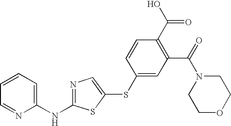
C1(NC2=NC=C(SC3=CC(C(=O)N4CCOCC4)=C(C(O)=O)C=C3)S2)=CC=CC=N1
